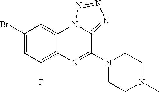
C1(Br)=CC(F)=C2C(=C1)N1C(=NN=N1)C(N1CCN(C)CC1)=N2
